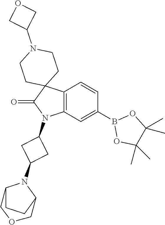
C12=C(C=C(B3OC(C)(C)C(C)(C)O3)C=C1)N(C1CC(N3C4CCC3COC4)C1)C(=O)C21CCN(C2COC2)CC1
